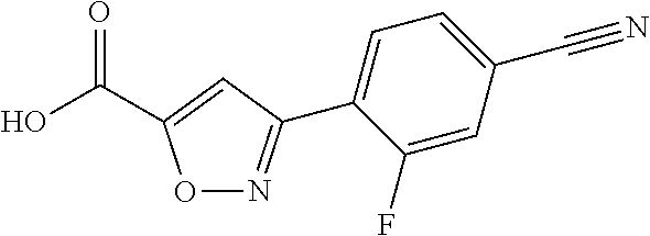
O1N=C(C2=CC=C(C#N)C=C2F)C=C1C(O)=O
